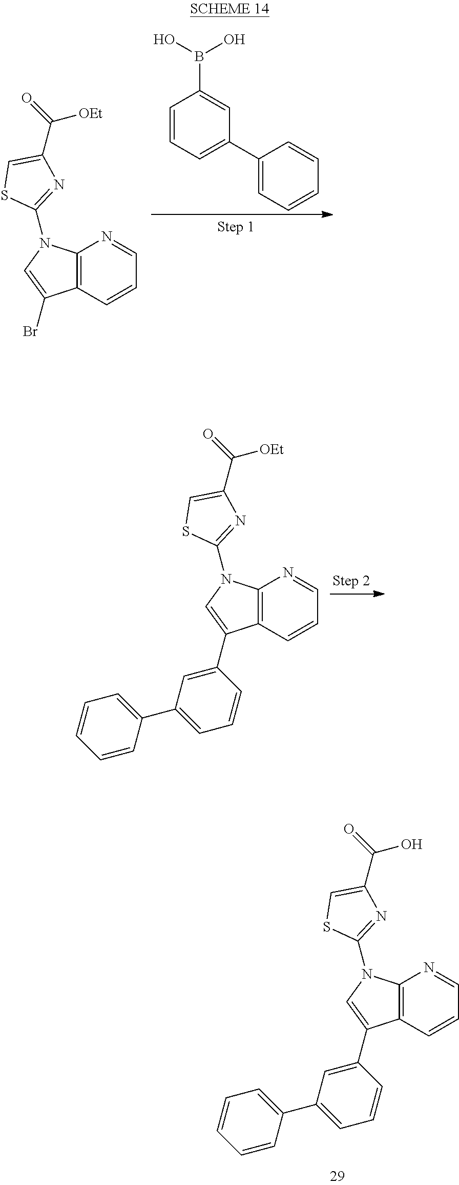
C12=C(N(C3=NC(C(=O)[OEt])=CS3)C=C1C1=CC(C3=CC=CC=C3)=CC=C1)N=CC=C2.C12=C(N(C3=NC(C(=O)O)=CS3)C=C1C1=CC(C3=CC=CC=C3)=CC=C1)N=CC=C2.C12=C(N(C3=NC(C(=O)[OEt])=CS3)C=C1Br)N=CC=C2.C1=CC=C(C2=CC=CC=C2)C=C1B(O)O
